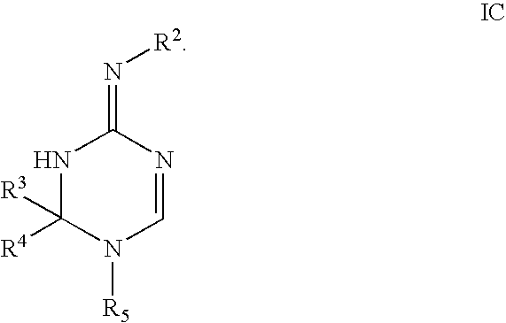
N1C([R4])([R3])N([R5])C=NC1=N[R2]
